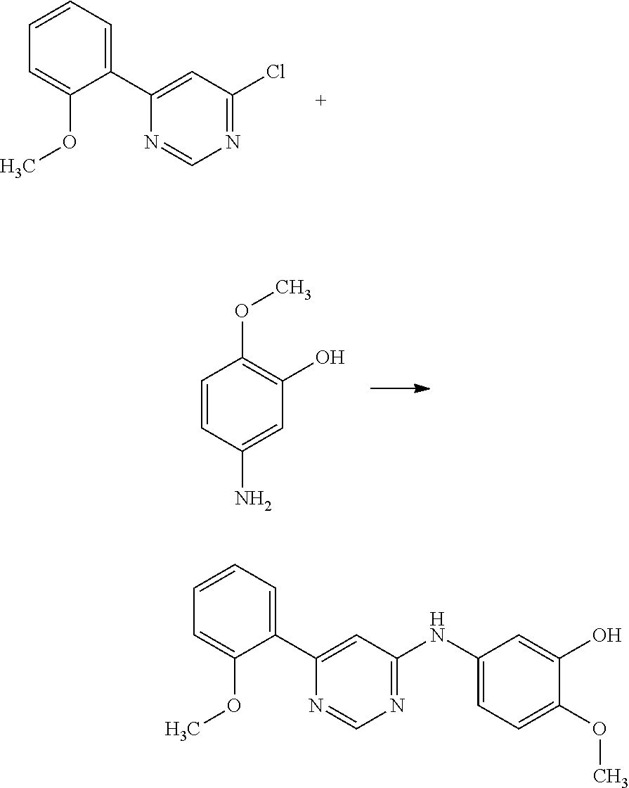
C1(C2=CC=CC=C2OC)=CC(Cl)=NC=N1.C1=CC(N)=CC(O)=C1OC.C1=CC=C(C2=CC(NC3=CC=C(OC)C(O)=C3)=NC=N2)C(OC)=C1
